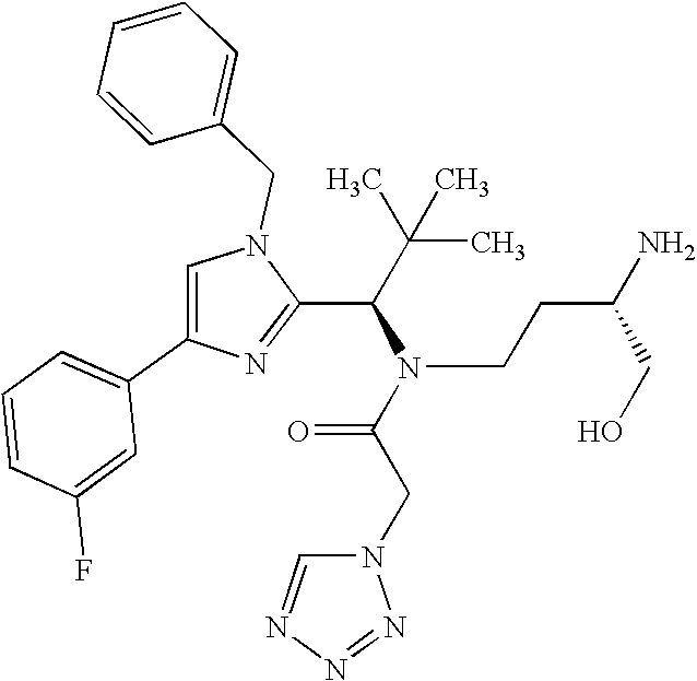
N1(CC2=CC=CC=C2)C=C(C2=CC=CC(F)=C2)N=C1C(C(C)(C)C)N(C(CN1C=NN=N1)=O)CCC(CO)N
